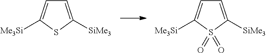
C1=C([SiMe3])SC([Me3Si])=C1.C1=C([SiMe3])S(=O)(=O)C([Me3Si])=C1
